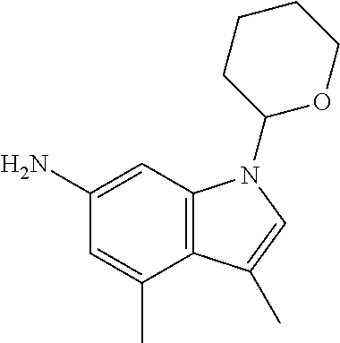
C1(N2C3=C(C(C)=CC(N)=C3)C(C)=C2)OCCCC1
